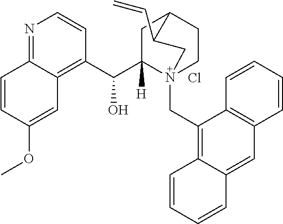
N1=C2C(=C(C(C3([H])N4(CC5=C6C(=CC7=C5C=CC=C7)C=CC=C6)CCC(C3)C(C=C)C4)O)C=C1)C=C(OC)C=C2.Cl
